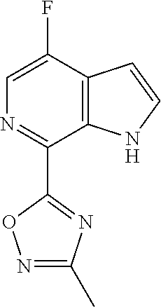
C12=C(C(F)=CN=C1C1=NC(C)=NO1)C=CN2
